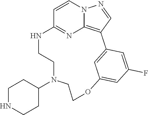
C1=CN2C3=C(C=N2)C2=CC(=CC(F)=C2)OCCN(C2CCNCC2)CCNC1=N3
